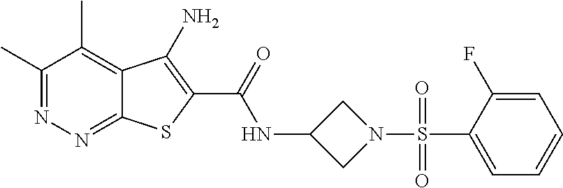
C1(C)=NN=C2C(=C1C)C(N)=C(C(=O)NC1CN(S(=O)(=O)C3=CC=CC=C3F)C1)S2
